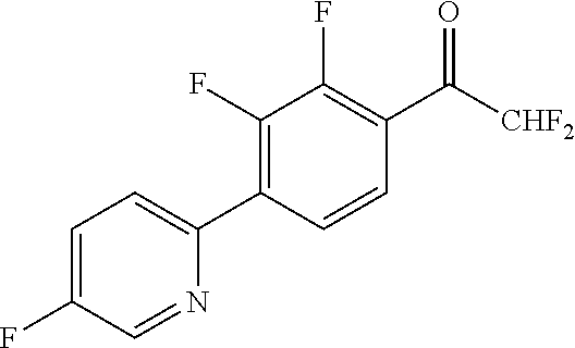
C1=C(F)C=NC(C2=C(F)C(F)=C(C([CHF2])=O)C=C2)=C1
